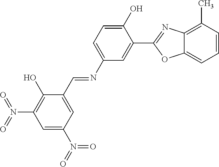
C12=C(C)C=CC=C1OC(C1=CC(N=CC3=CC(N(=O)=O)=CC(N(=O)=O)=C3O)=CC=C1O)=N2
